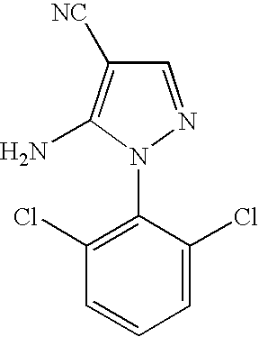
C1=NN(C2=C(Cl)C=CC=C2Cl)C(N)=C1[NC]
